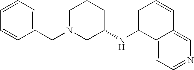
C1=CC=C(CN2CC(NC3=CC=CC4=CN=CC=C34)CCC2)C=C1
